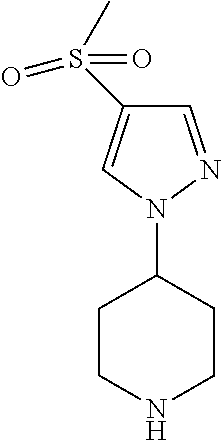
C1CNCCC1N1N=CC(S(C)(=O)=O)=C1
